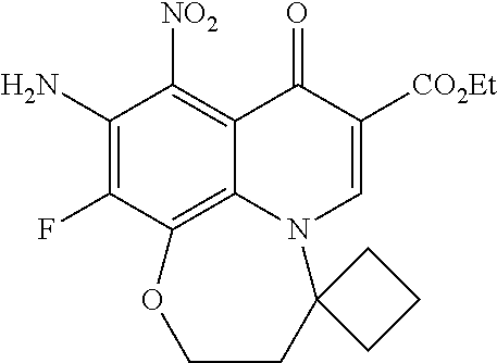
C1(N)=C(F)C2=C3C(=C1[NO2])C(=O)C([CO2Et])=CN3C1(CCO2)CCC1
